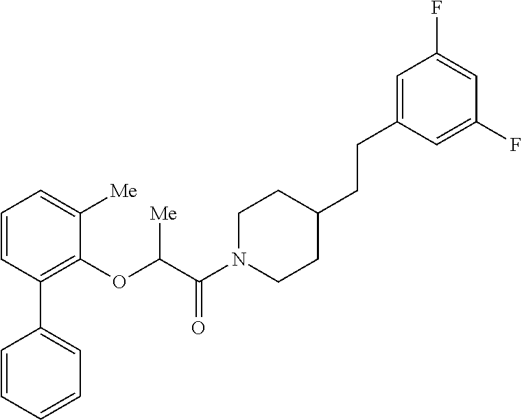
C1=CC(C2=CC=CC=C2)=C(OC(C(N2CCC(CCC3=CC(F)=CC(F)=C3)CC2)=O)[Me])C([Me])=C1
